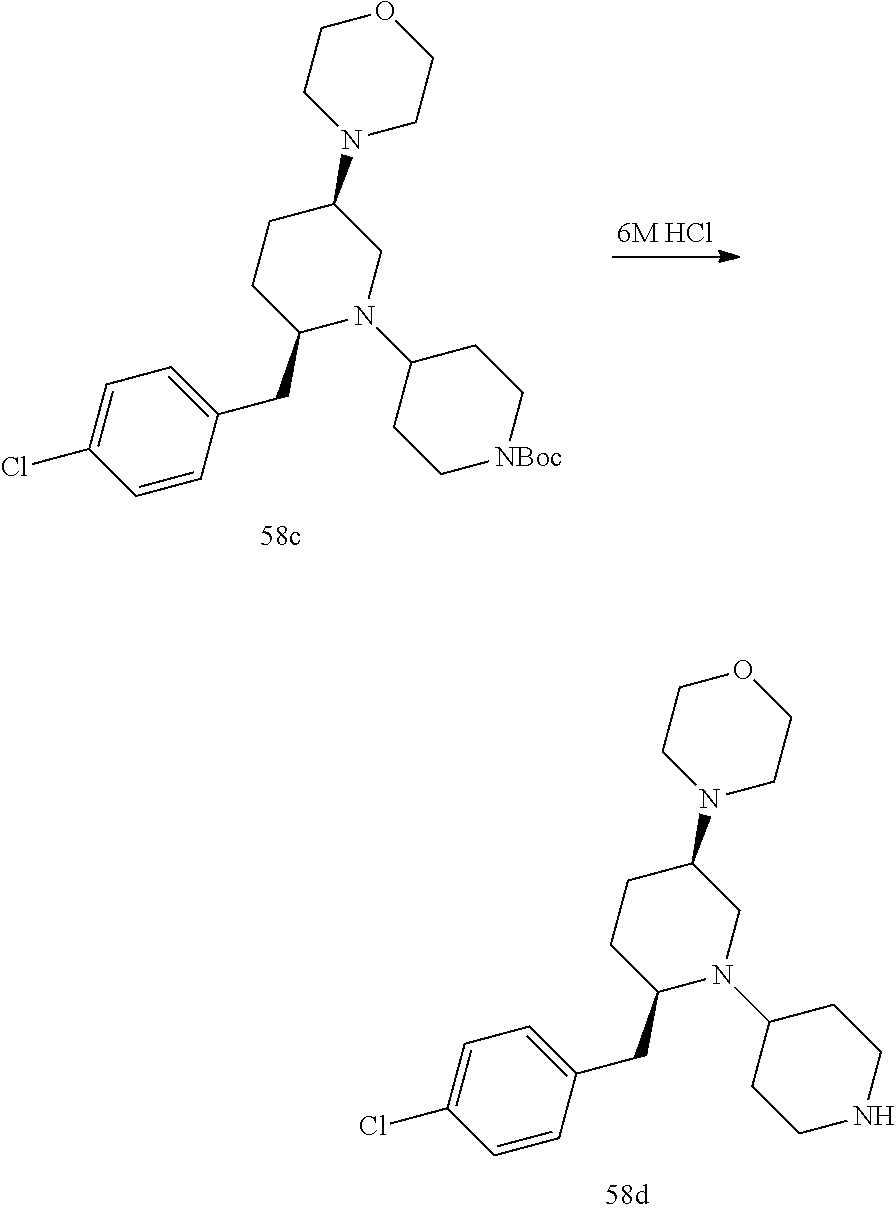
C1=CC(CC2N(C3CCNCC3)CC(N3CCOCC3)CC2)=CC=C1Cl.C1=CC(CC2N(C3CC[NBoc]CC3)CC(N3CCOCC3)CC2)=CC=C1Cl
